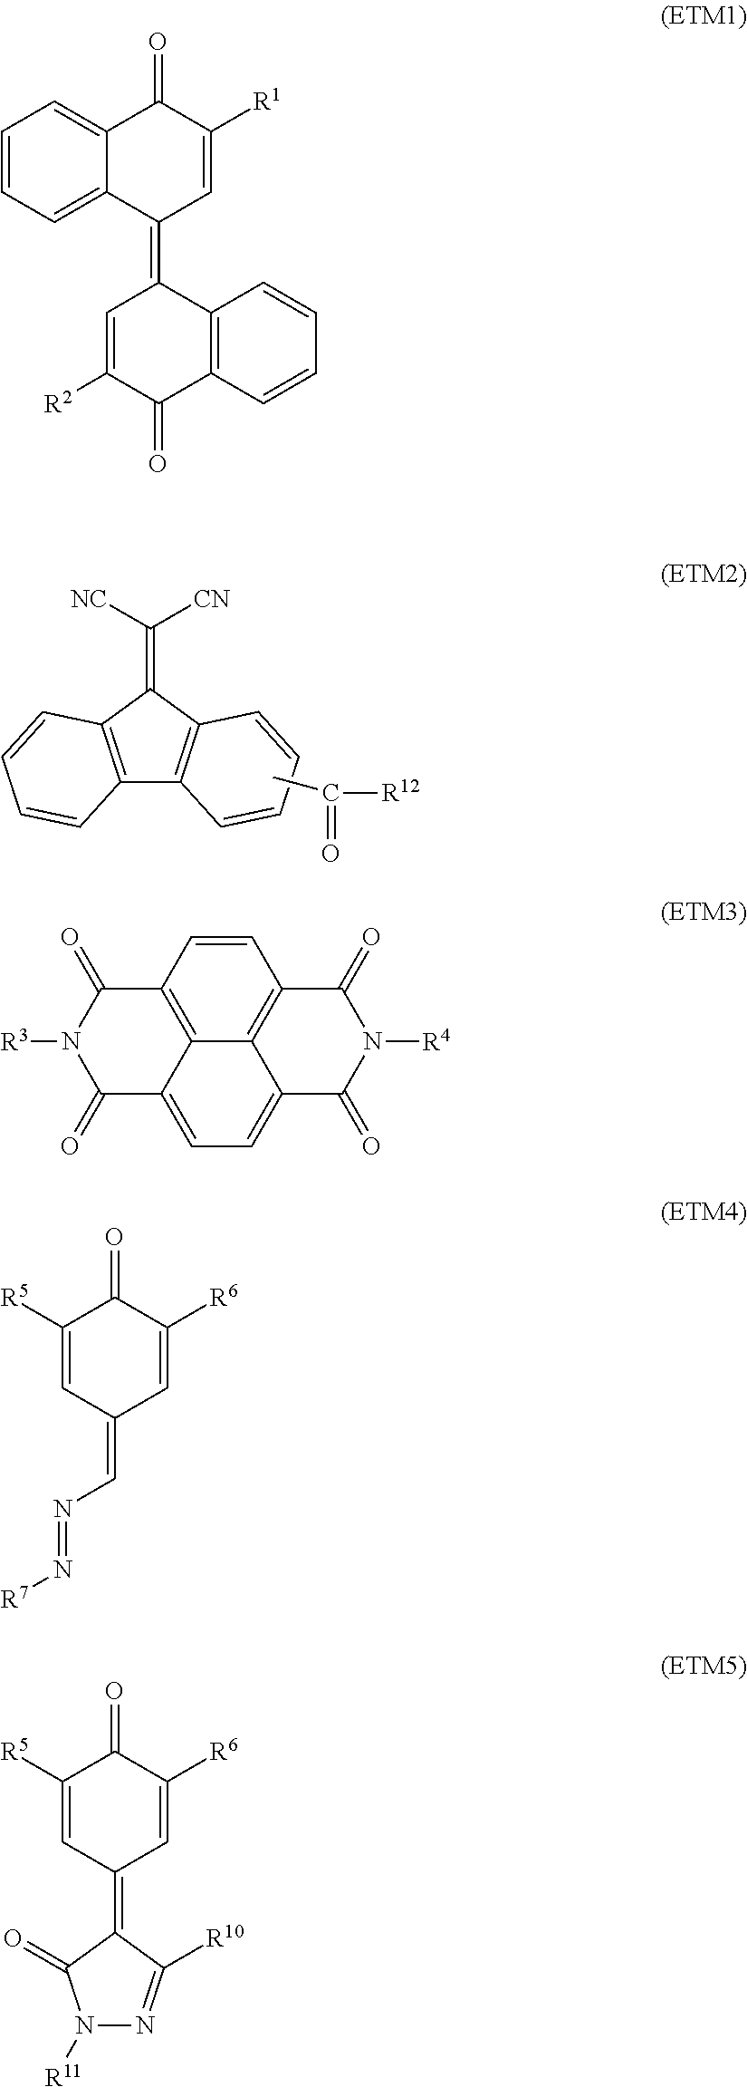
C12=C(C(=C([NC])[CN])C3=C1C=CC=C3)C=CC=C2.CC(=O)[R12].C1=CC=C2C(=C1)C(=O)C([R1])=CC2=C1C=C([R2])C(=O)C2=C1C=CC=C2.C1=CC2=C3C4=C1C(=O)N([R4])C(=O)C4=CC=C3C(=O)N([R3])C2=O.C1([R5])=CC(=CN=N[R7])C=C([R6])C1=O.C1([R5])=CC(=C2C(=O)N([R11])N=C2[R10])C=C([R6])C1=O
